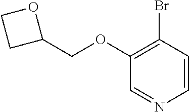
C1(COC2=C(Br)C=CN=C2)OCC1
